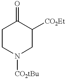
C1CN([CO2tBu])CC([CO2Et])C1=O
